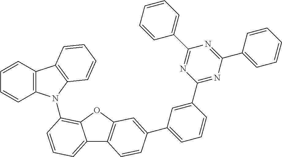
C1=CC2=C(C=C1)N(C1=C3C(=CC=C1)C1=C(O3)C=C(C3=CC=CC(C4=NC(C5=CC=CC=C5)=NC(C5=CC=CC=C5)=N4)=C3)C=C1)C1=C2C=CC=C1
